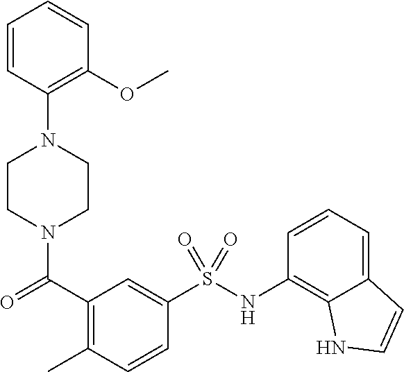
C1CN(C(=O)C2=C(C)C=CC(S(NC3=C4C(=CC=C3)C=CN4)(=O)=O)=C2)CCN1C1=C(OC)C=CC=C1
